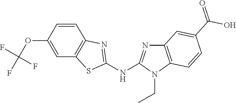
O(C1=CC2=C(C=C1)N=C(NC1=NC3=C(N1CC)C=CC(C(O)=O)=C3)S2)C(F)(F)F
